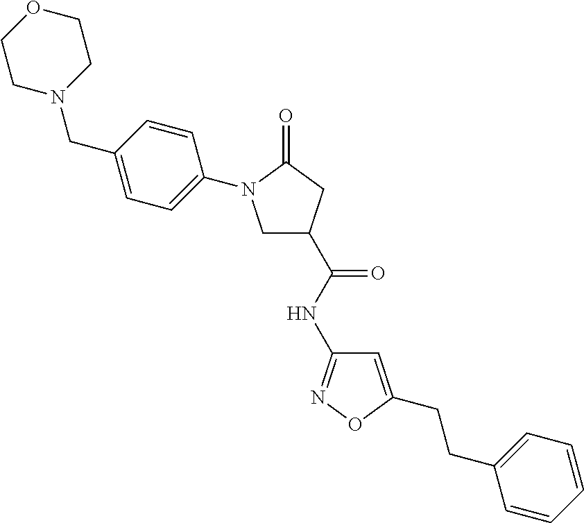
C1N(CC2=CC=C(N3CC(C(NC4=NOC(CCC5=CC=CC=C5)=C4)=O)CC3=O)C=C2)CCOC1
